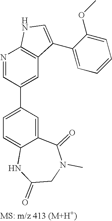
N1=CC(C2=CC=C3C(=C2)C(=O)N(C)CC(=O)N3)=CC2=C1NC=C2C1=CC=CC=C1OC
